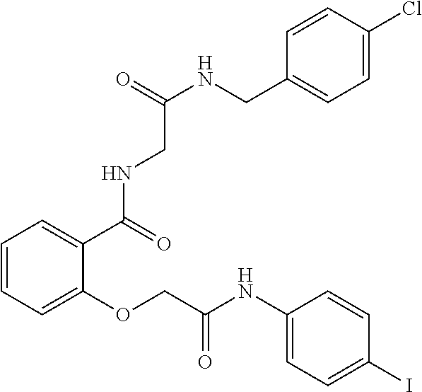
C1=CC=C(OCC(NC2=CC=C(I)C=C2)=O)C(C(NCC(NCC2=CC=C(Cl)C=C2)=O)=O)=C1
